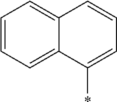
C1=CC=C2C(=C1)C=CC=C2*
